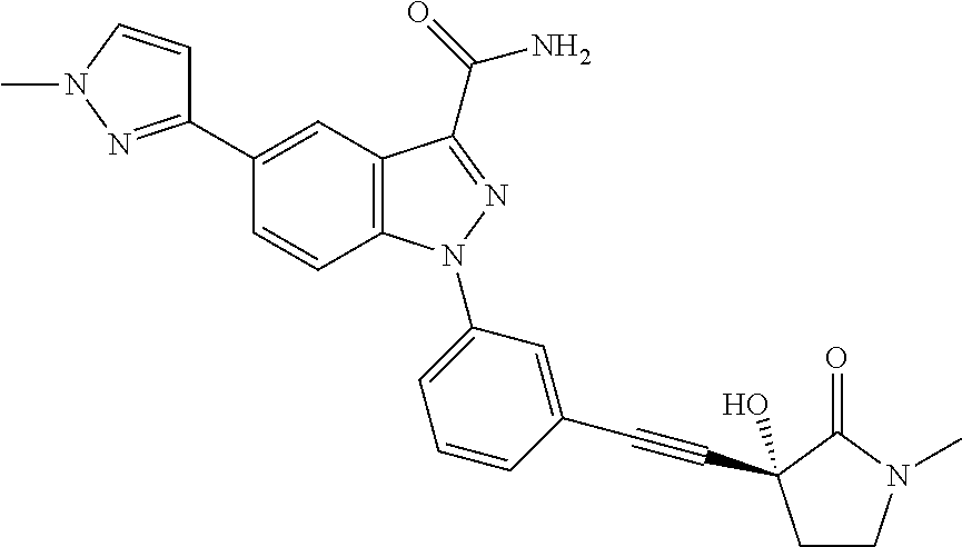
C12=C(C(C(=O)N)=NN1C1=CC=CC(C#CC3(O)CCN(C)C3=O)=C1)C=C(C1=NN(C)C=C1)C=C2
